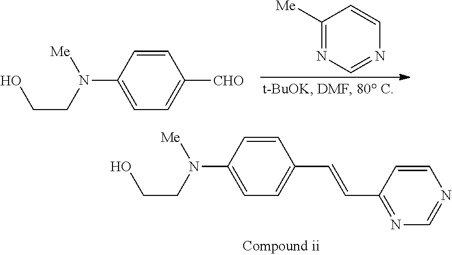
C1=CC(N(CCO)[Me])=CC=C1[CHO].C1([Me])=NC=NC=C1.C1=CC(N(CCO)[Me])=CC=C1C=CC1=NC=NC=C1
